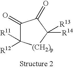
C1(=O)C([R12])([R11])[(CH2)p]C([R14])([R13])C1=O
